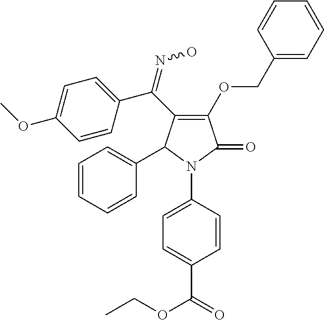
C1(OCC2=CC=CC=C2)=C(C(C2=CC=C(OC)C=C2)=NO)C(C2=CC=CC=C2)N(C2=CC=C(C(=O)OCC)C=C2)C1=O
